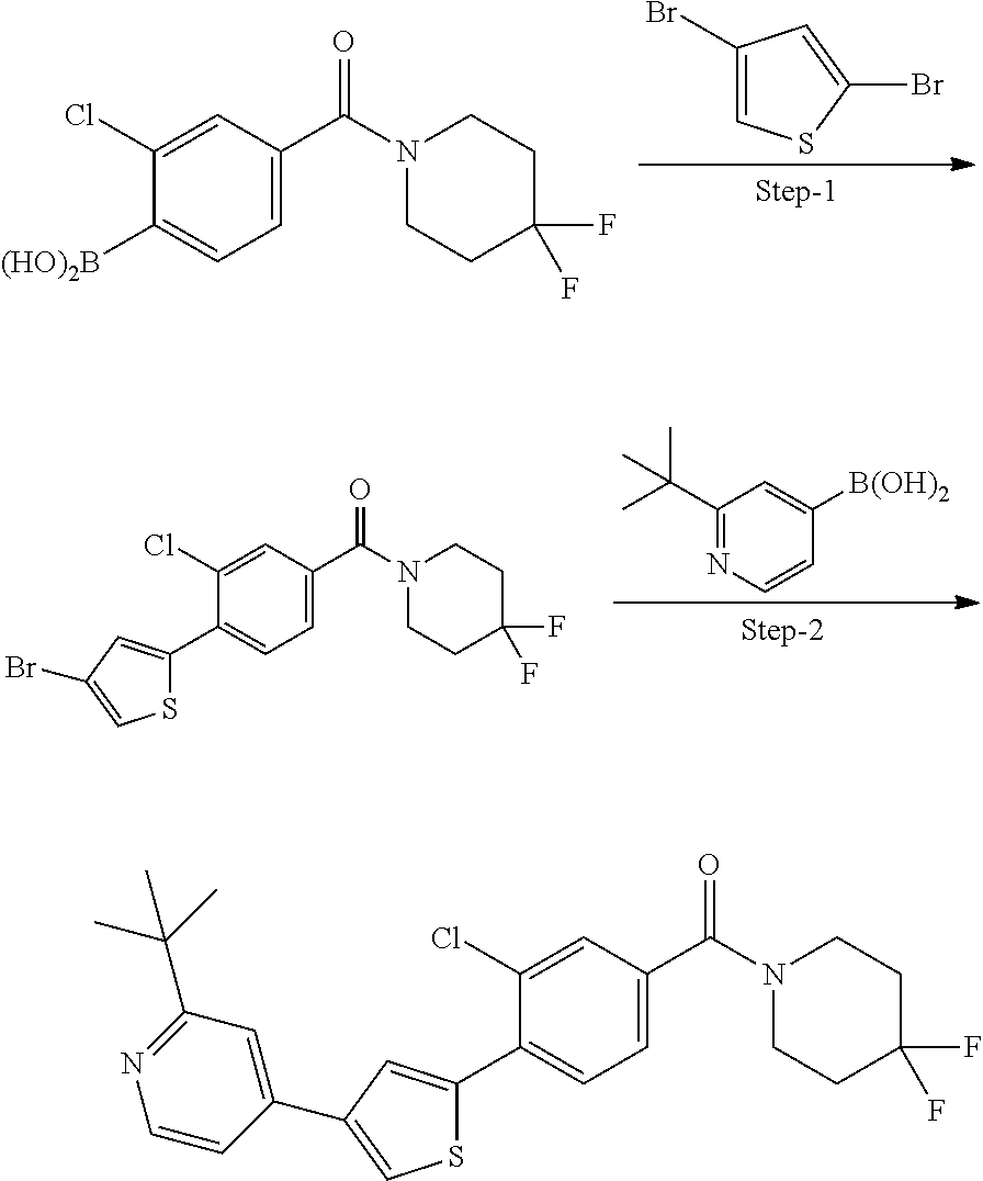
C1(Cl)=CC(C(N2CCC(F)(F)CC2)=O)=CC=C1[(HO)2B].C1(Br)=CSC(Br)=C1.C1(Cl)=CC(C(N2CCC(F)(F)CC2)=O)=CC=C1C1=CC(Br)=CS1.C1(C(C)(C)C)=NC=CC([B(OH)2])=C1.C1(Cl)=CC(C(N2CCC(F)(F)CC2)=O)=CC=C1C1=CC(C2=CC(C(C)(C)C)=NC=C2)=CS1
